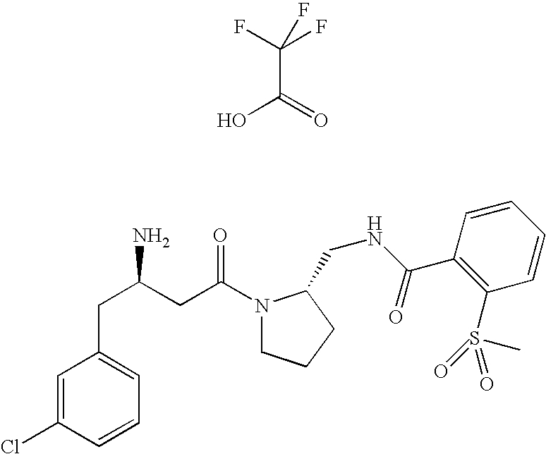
C(C(F)(F)F)(=O)O.C1=C(Cl)C=CC=C1CC(N)CC(=O)N1CCCC1CNC(C1=C(S(C)(=O)=O)C=CC=C1)=O
